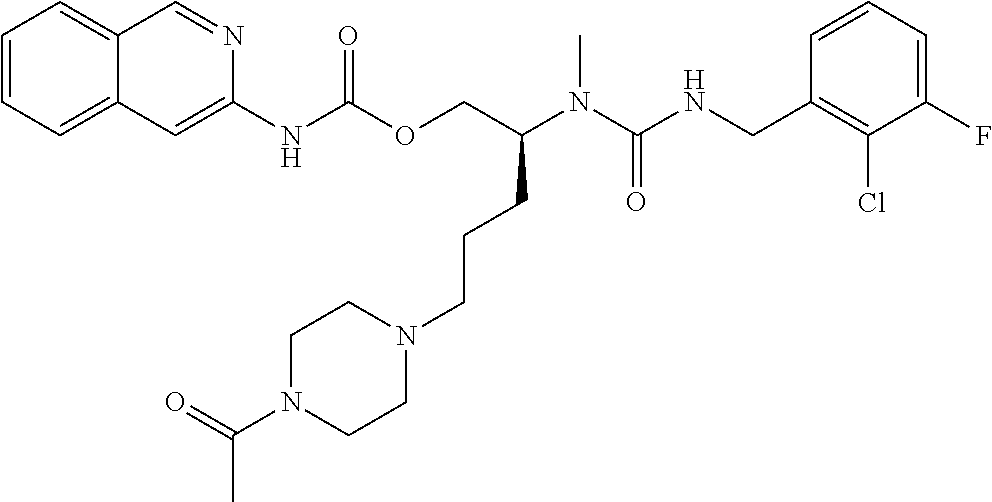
C1=CC(CNC(N(C)C(COC(NC2=CC3=CC=CC=C3C=N2)=O)CCCN2CCN(C(C)=O)CC2)=O)=C(Cl)C(F)=C1
